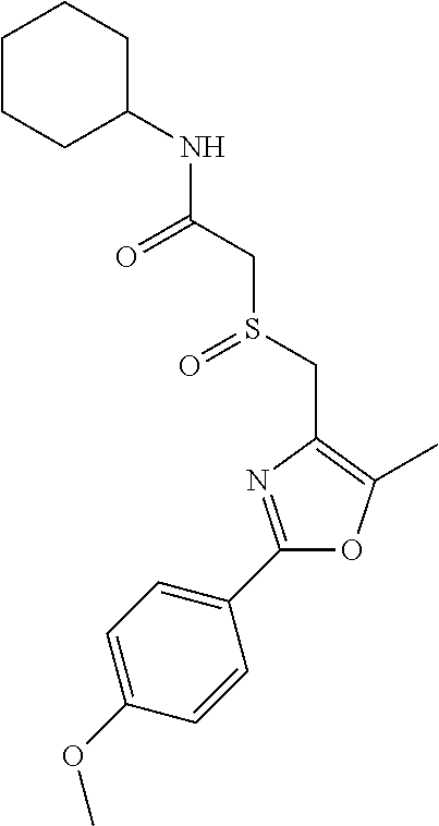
C1=C(OC)C=CC(C2=NC(CS(CC(NC3CCCCC3)=O)=O)=C(C)O2)=C1
